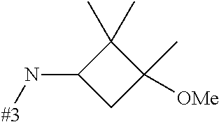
[#3]NC1CC(C)([OMe])C1(C)C
